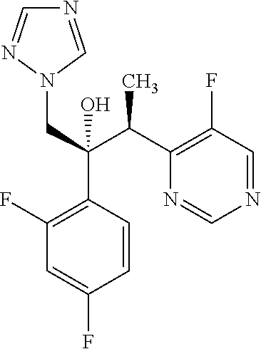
N1=CN(CC(C(C2=C(F)C=NC=N2)C)(C2=C(F)C=C(F)C=C2)O)N=C1
